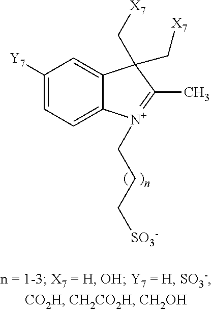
C1([Y7])=CC=C2C(=C1)C(C[X7])(C[X7])C(C)=[N+]2CCC[SO3-]
